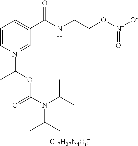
C1=C[N+](C(OC(N(C(C)C)C(C)C)=O)C)=CC(C(NCCO[N+]([O-])=O)=O)=C1.[C17H27N4O6+]
